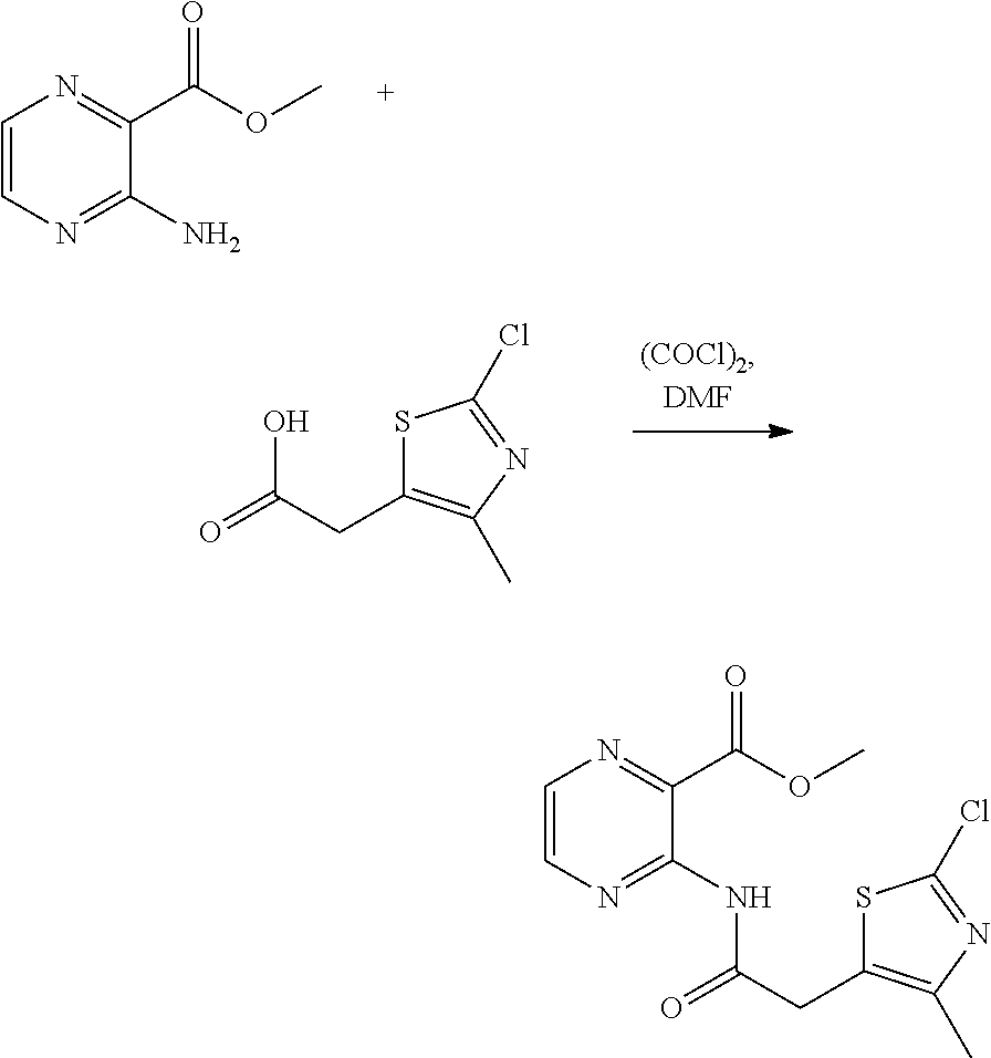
C1=CN=C(N)C(C(OC)=O)=N1.O=C(CC1=C(C)N=C(Cl)S1)O.O=C(CC1=C(C)N=C(Cl)S1)NC1=NC=CN=C1C(OC)=O
